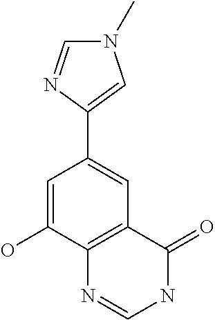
C1(C2=CC3=C(C(O)=C2)N=CNC3=O)=CN(C)C=N1
